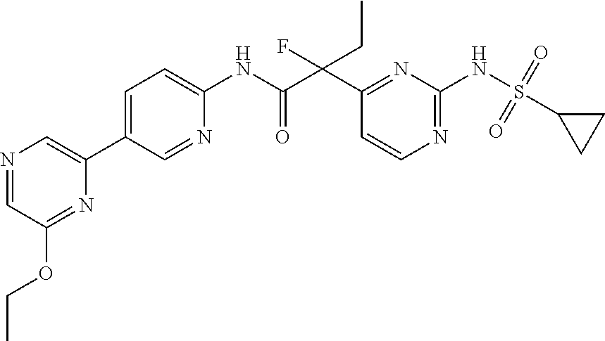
N1=CC(OCC)=NC(C2=CC=C(NC(=O)C(C3=NC(NS(C4CC4)(=O)=O)=NC=C3)(CC)F)N=C2)=C1
